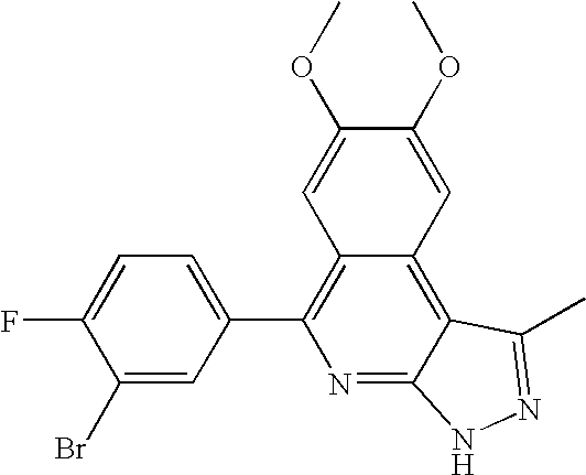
C1(Br)=CC(C2=C3C(=C4C(=N2)NN=C4C)C=C(OC)C(OC)=C3)=CC=C1F
